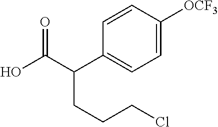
C1=C([OCF3])C=CC(C(C(O)=O)CCCCl)=C1
